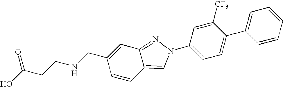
OC(CCNCC1=CC2=NN(C3=CC=C(C4=CC=CC=C4)C([CF3])=C3)C=C2C=C1)=O
